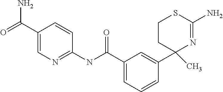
C1(C(NC2=NC=C(C(=O)N)C=C2)=O)=CC=CC(C2(C)N=C(N)SCC2)=C1
